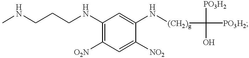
CNCCCNC1=C([O2N])C=C([NO2])C(N[(CH2)g]C([PO3H2])(O)[PO3H2])=C1
